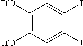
C1([TfO])=C([TfO])C=C(I)C(I)=C1
